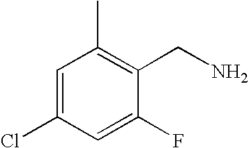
C1=C(Cl)C=C(F)C(CN)=C1C
